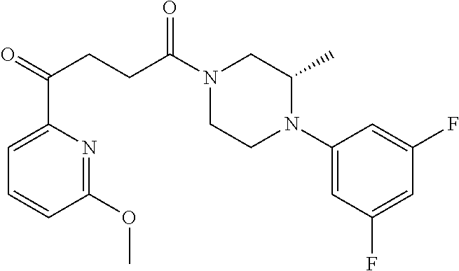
C1(N2CCN(C(CCC(=O)C3=CC=CC(OC)=N3)=O)CC2C)=CC(F)=CC(F)=C1
